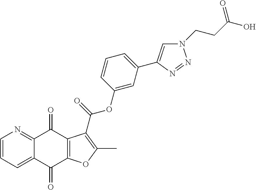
C1=CC=C2C(=N1)C(=O)C1=C(C2=O)OC(C)=C1C(=O)OC1=CC(C2=CN(CCC(O)=O)N=N2)=CC=C1
